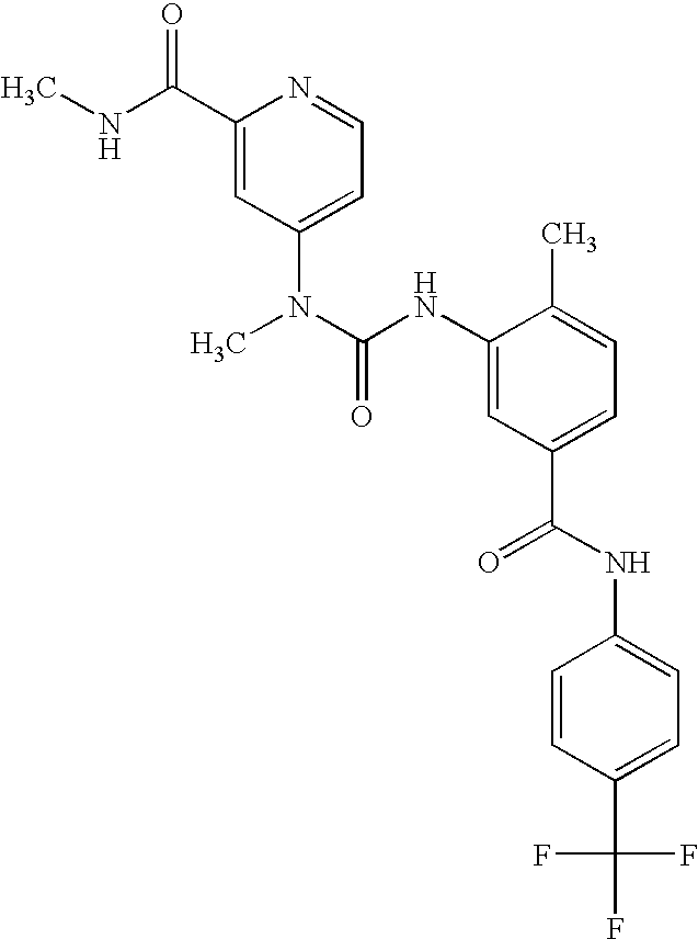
C1(C(NC)=O)=CC(N(C)C(NC2=CC(C(=O)NC3=CC=C(C(F)(F)F)C=C3)=CC=C2C)=O)=CC=N1
